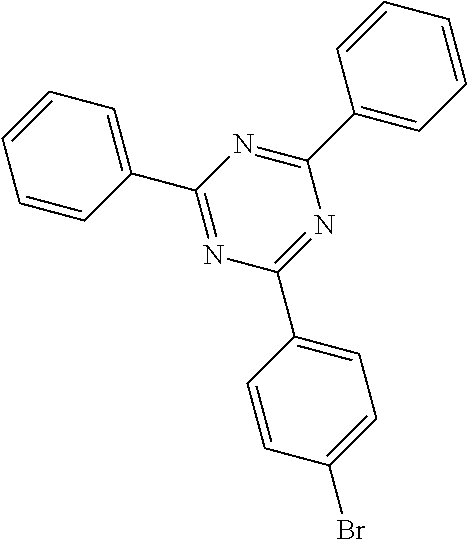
C1(C2=NC(C3=CC=C(Br)C=C3)=NC(C3=CC=CC=C3)=N2)=CC=CC=C1
